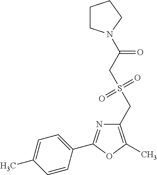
C1(CS(=O)(=O)CC(=O)N2CCCC2)=C(C)OC(C2=CC=C(C)C=C2)=N1
